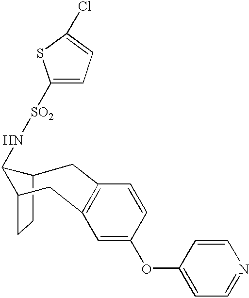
C12CCC(C1N[SO2]C1=CC=C(Cl)S1)CC1=C(C=CC(OC3=CC=NC=C3)=C1)C2
